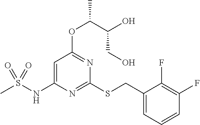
C1(CSC2=NC(NS(C)(=O)=O)=CC(OC(C(CO)O)C)=N2)=CC=CC(F)=C1F
